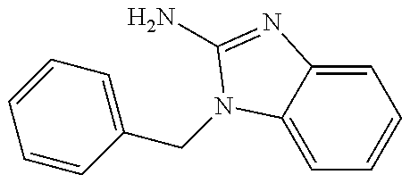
C1=C2C(=CC=C1)N=C(N)N2CC1=CC=CC=C1
